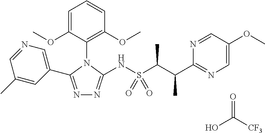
N1=C(C2=CN=CC(C)=C2)N(C2=C(OC)C=CC=C2OC)C(NS(C(C(C2=NC=C(OC)C=N2)C)C)(=O)=O)=N1.O=C([CF3])O
